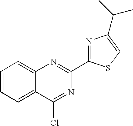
C1=CC=C2C(=C1)N=C(C1=NC(C(C)C)=CS1)N=C2Cl
